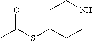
CC(=O)SC1CCNCC1
